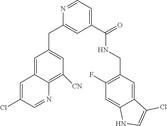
N1=CC=C(C(NCC2=C(F)C=C3C(=C2)C(Cl)=CN3)=O)C=C1CC1=CC([CN])=C2C(=C1)C=C(Cl)C=N2
